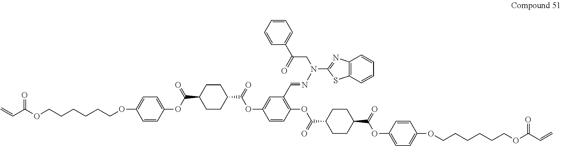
C1CC(C(=O)OC2=CC(C=NN(C3=NC4=C(S3)C=CC=C4)CC(C3=CC=CC=C3)=O)=C(OC(C3CCC(C(=O)OC4=CC=C(OCCCCCCOC(C=C)=O)C=C4)CC3)=O)C=C2)CCC1C(OC1=CC=C(OCCCCCCOC(C=C)=O)C=C1)=O
